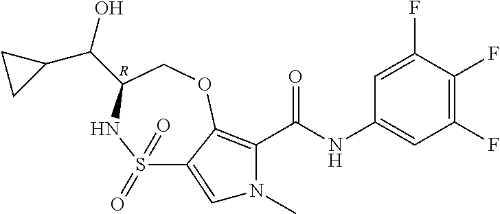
S1(=O)(=O)C2=CN(C)C(C(NC3=CC(F)=C(F)C(F)=C3)=O)=C2OCC(C(C2CC2)O)N1.[R]
